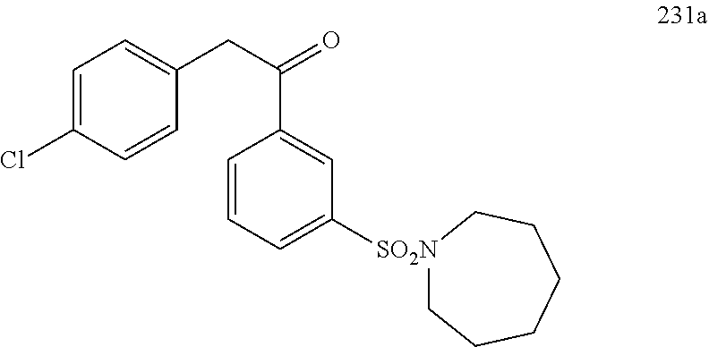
C1=CC=C([SO2N]2CCCCCC2)C=C1C(CC1=CC=C(Cl)C=C1)=O
